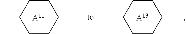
CC1CCC(C)CC1.[A11].[A13].CC1CCC(C)CC1
